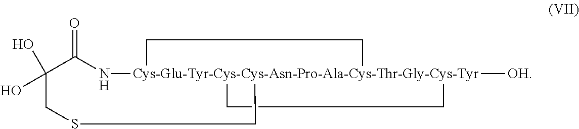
O=C1N[Cys-Glu-Tyr-Cys-Cys-Asn-Pro-Ala-Cys-Thr-Gly-Cys-Tyr]23([OH])(CC2)(CC3)CSCC1(O)O
